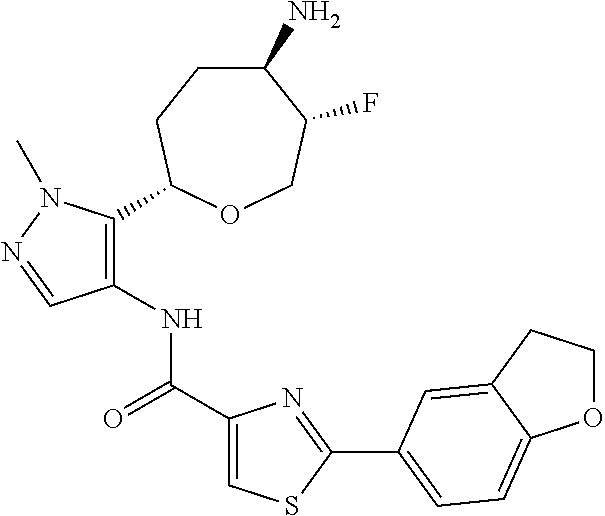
C1(N)CCC(C2=C(NC(C3=CSC(C4=CC=C5OCCC5=C4)=N3)=O)C=NN2C)OCC1F
